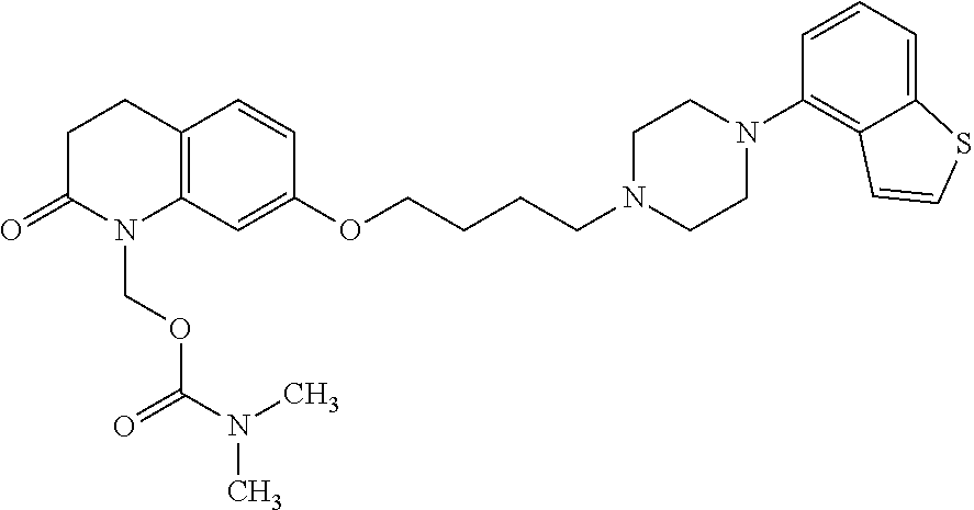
C1C(=O)N(COC(N(C)C)=O)C2=C(C1)C=CC(OCCCCN1CCN(C3=C4C(=CC=C3)SC=C4)CC1)=C2
